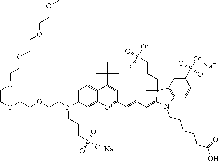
[Na].C1(S([O-])(=O)=O)=CC2=C(C=C1)N(CCCCCC(O)=O)C(=CC=CC1=[O+]C3=CC(N(CCOCCOCCOCCOCCOCCOC)CCCS([O-])(=O)=O)=CC=C3C(C(C)(C)C)=C1)C2(C)CCCS(=O)([O-])=O.[Na]
